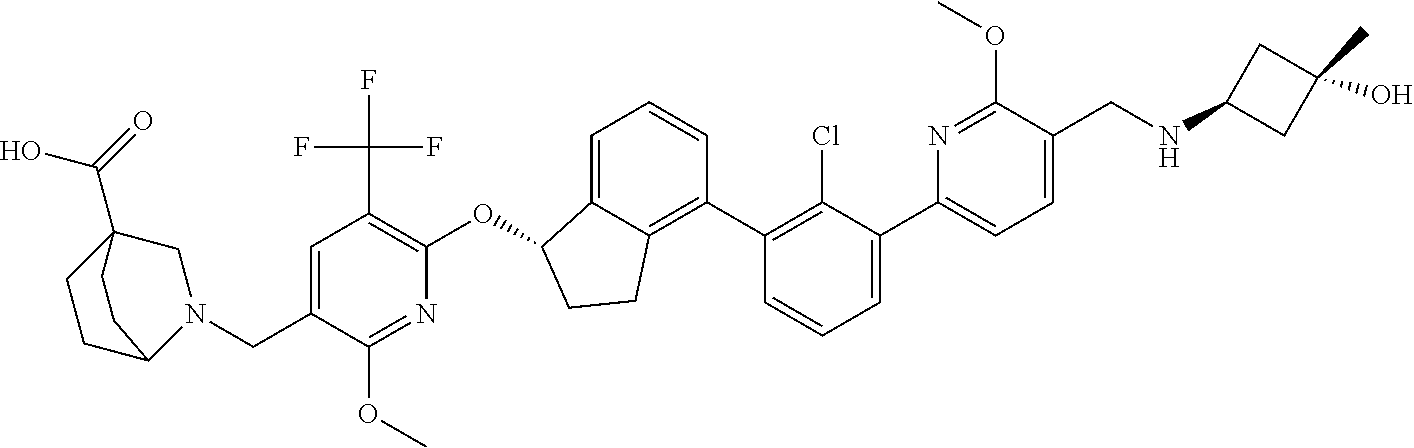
C1=C(CN2CC3(C(=O)O)CCC2CC3)C(OC)=NC(OC2C3=CC=CC(C4=C(Cl)C(C5=CC=C(CNC6CC(C)(O)C6)C(OC)=N5)=CC=C4)=C3CC2)=C1C(F)(F)F
